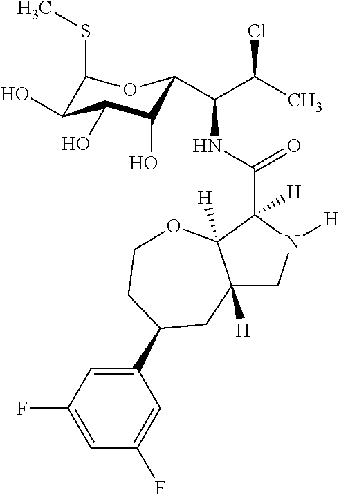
C12([H])CN([H])C(C(NC(C(C)Cl)C3C(O)C(O)C(O)C(SC)O3)=O)([H])C1([H])OCCC(C1=CC(F)=CC(F)=C1)C2
